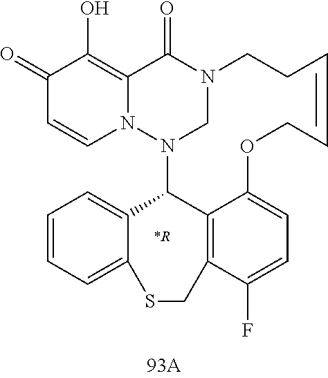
C1(=O)C=CN2C(=C1O)C(=O)N1CN2C2C3=C(C(F)=CC=C3OCC=CCC1)CSC1=CC=CC=C21.[*R]
